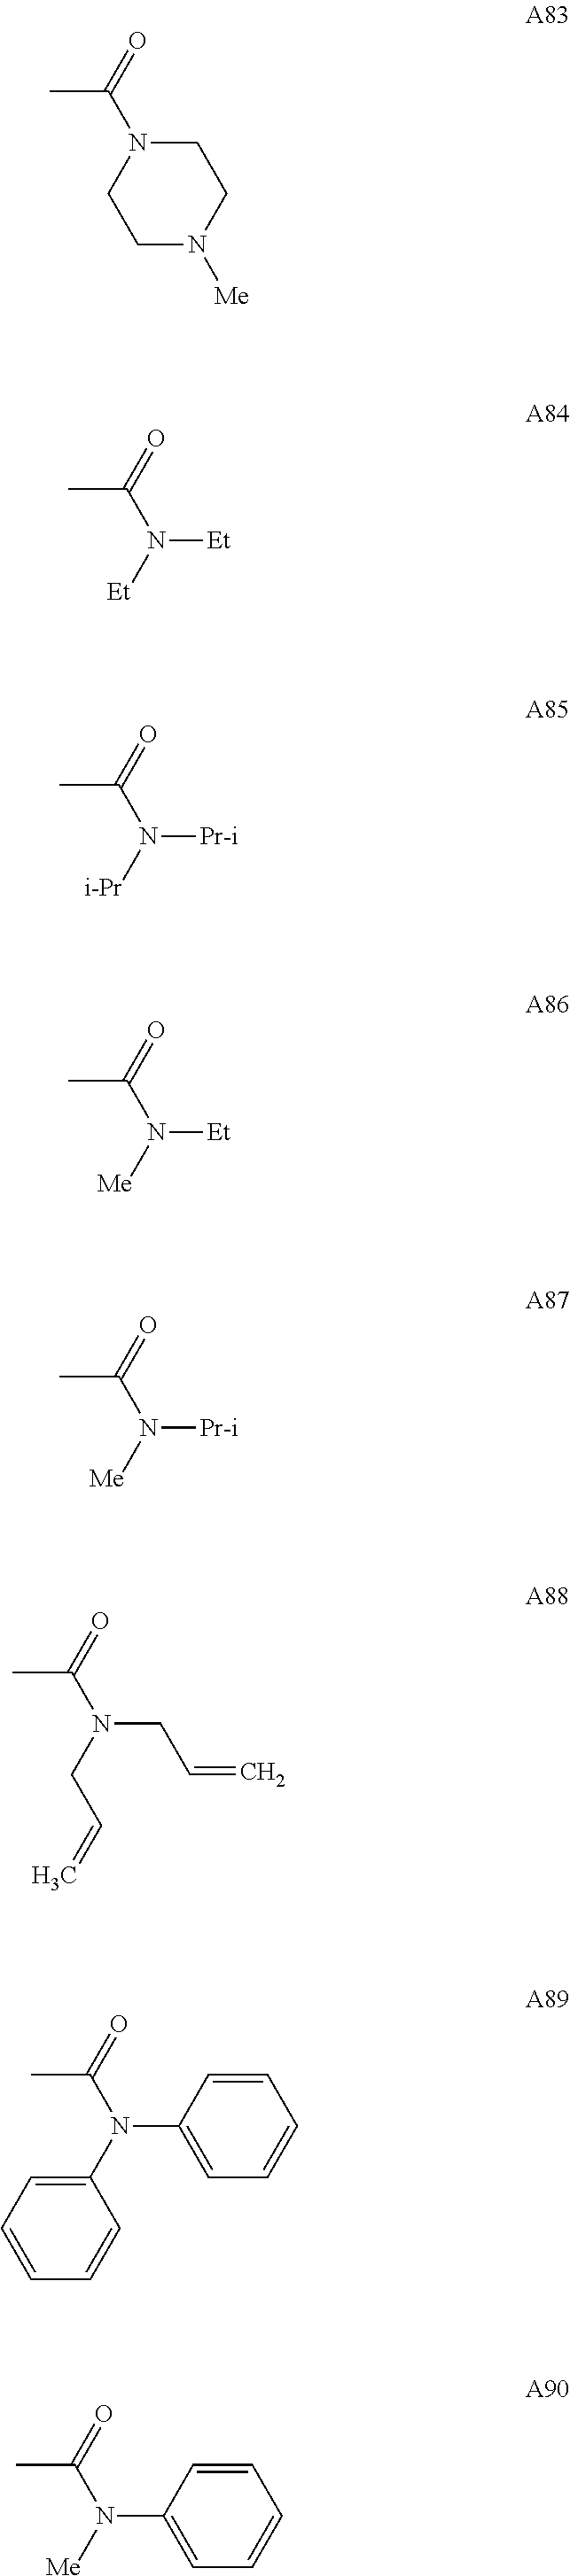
CC(N1CCN([Me])CC1)=O.CC(N([Et])[Et])=O.CC(N([i-Pr])[Pr-i])=O.CC(N([Me])[Et])=O.CC(N([Me])[Pr-i])=O.CC(N(CC=C)CC=C)=O.CC(N(C1=CC=CC=C1)C1=CC=CC=C1)=O.CC(N([Me])C1=CC=CC=C1)=O
